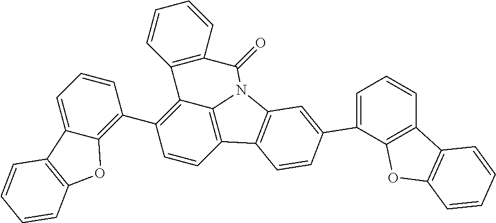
C1=CC2=C3C(=C1C1=C4C(=CC=C1)C1=C(O4)C=CC=C1)C1=C(C=CC=C1)C(=O)N3C1=C2C=CC(C2=CC=CC3=C2OC2=C3C=CC=C2)=C1
